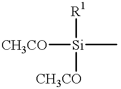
[CH3CO][Si](C)([R1])[CH3CO]
